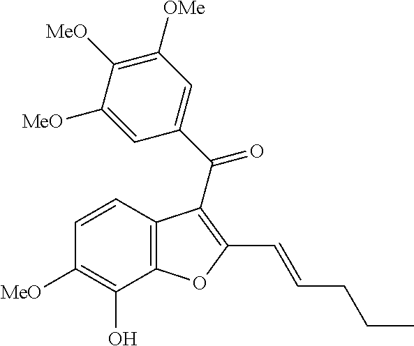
C12=C(C=CC([MeO])=C1O)C(C(C1=CC([OMe])=C([MeO])C([MeO])=C1)=O)=C(C=CCCC)O2
